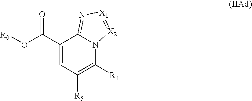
O(C(C1=CC([R5])=C([R4])N2C1=N[X1]=[X2]2)=O)[R0]
